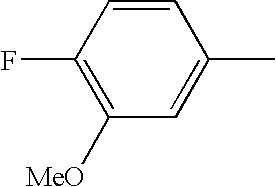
C1=CC(F)=C([MeO])C=C1C
